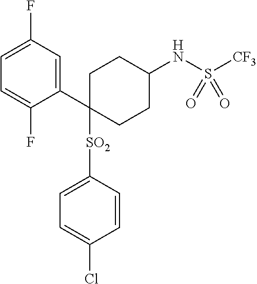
C1(C2([SO2]C3=CC=C(Cl)C=C3)CCC(NS([CF3])(=O)=O)CC2)=CC(F)=CC=C1F
